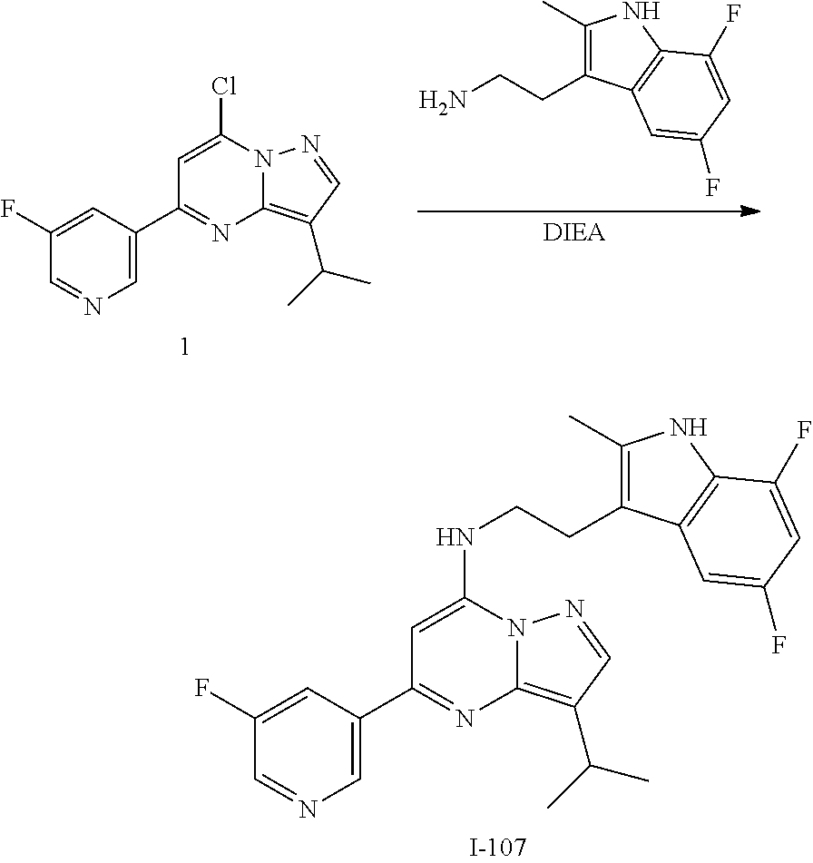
C1=C(NCCC2=C(C)NC3=C2C=C(F)C=C3F)N2C(=C(C(C)C)C=N2)N=C1C1=CN=CC(F)=C1.C1=C(Cl)N2C(=C(C(C)C)C=N2)N=C1C1=CN=CC(F)=C1.C1(C)=C(CCN)C2=C(N1)C(F)=CC(F)=C2
